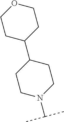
C1C(C2CCOCC2)CCN(C(C)C)C1
